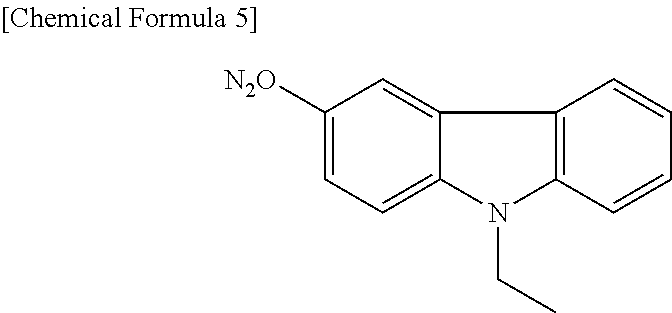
C12=CC=C([N2O])C=C1C1=C(N2CC)C=CC=C1
